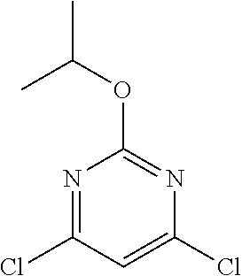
C1(Cl)=NC(OC(C)C)=NC(Cl)=C1
